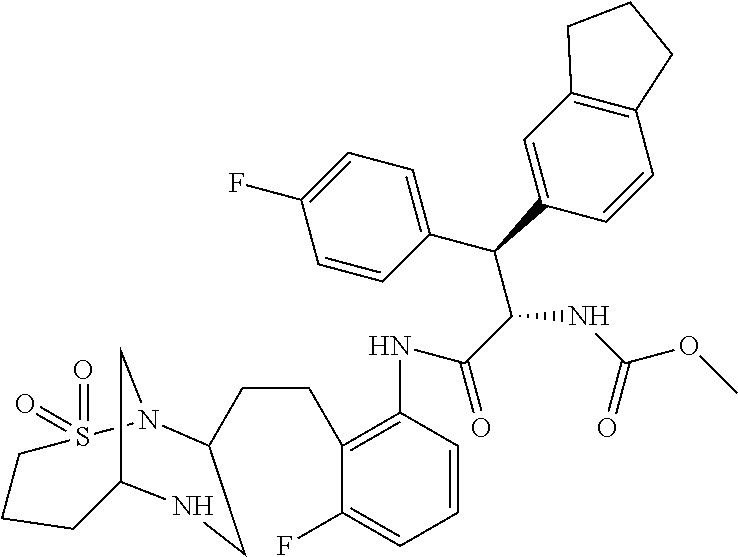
C12=C(C=C(C(C(C(=O)NC3=C(CCC4N5CC(CCCS5(=O)=O)NC4)C(F)=CC=C3)NC(OC)=O)C3=CC=C(F)C=C3)C=C1)CCC2
